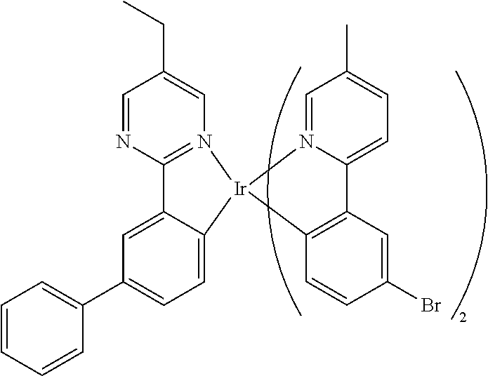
C1=CC=CC(C2=CC=C3C(=C2)C2=N(C=C(CC)C=N2)[Ir]32N3=CC(C)=CC=C3C3=C2C=CC(Br)=C3)=C1
